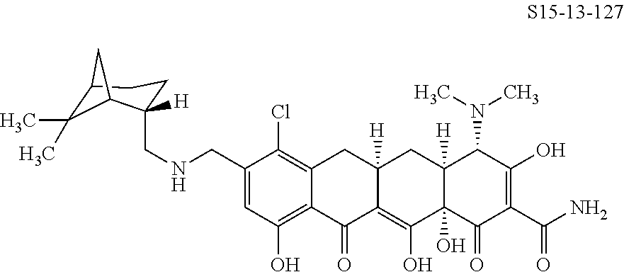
C12=C(Cl)C(CNCC3([H])CCC4C(C)(C)C3C4)=CC(O)=C1C(=O)C1=C(O)C3(O)C([H])(CC1([H])C2)C(N(C)C)C(O)=C(C(N)=O)C3=O
